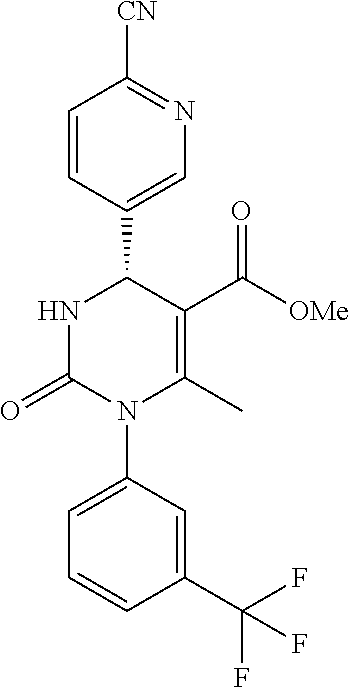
N1C(=O)N(C2=CC=CC(C(F)(F)F)=C2)C(C)=C(C([OMe])=O)C1C1=CN=C([CN])C=C1
